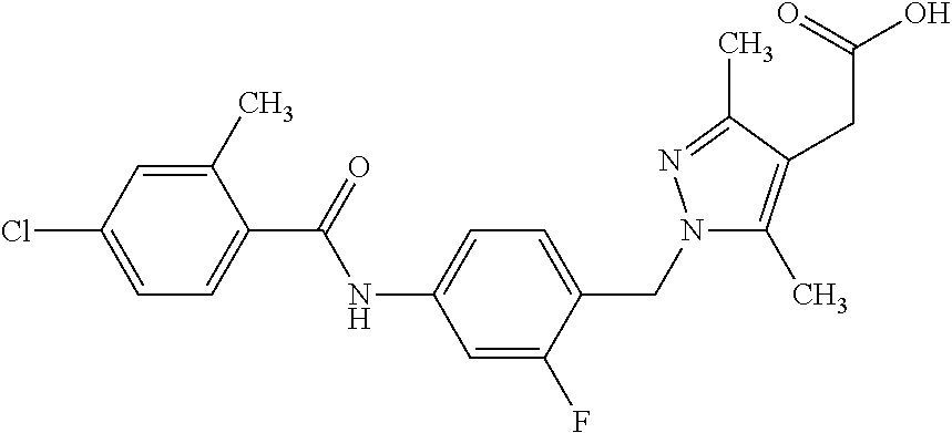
C1(C)=CC(Cl)=CC=C1C(=O)NC1=CC=C(CN2C(C)=C(CC(O)=O)C(C)=N2)C(F)=C1
